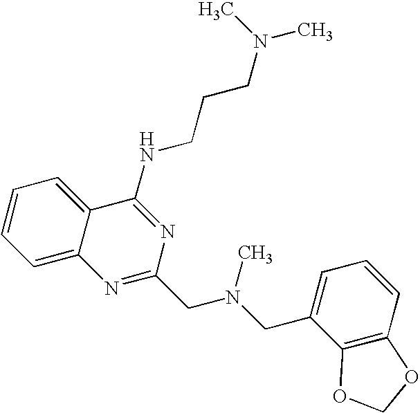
C1=CC=C2C(=C1)N=C(CN(CC1=CC=CC3=C1OCO3)C)N=C2NCCCN(C)C
